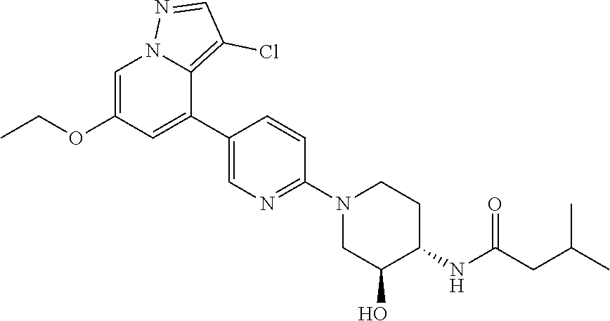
C1=C(OCC)C=C(C2=CN=C(N3CC(O)C(NC(CC(C)C)=O)CC3)C=C2)C2=C(Cl)C=NN12
